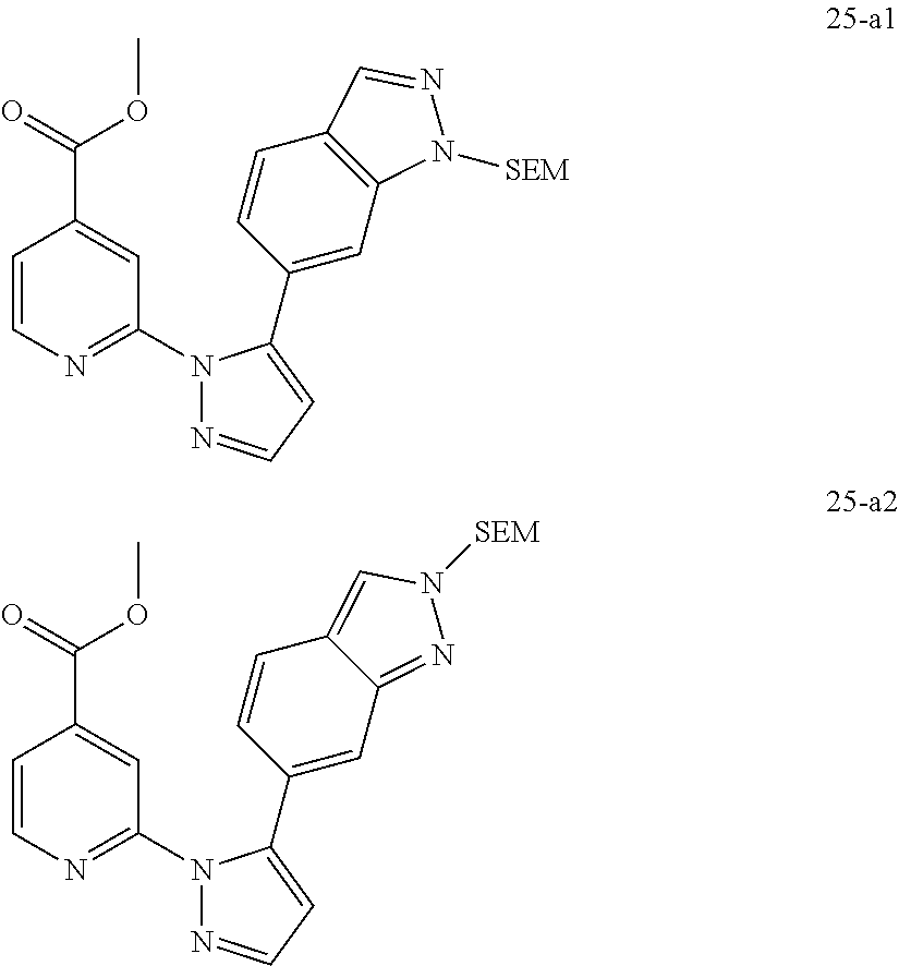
C1=CN=C(N2N=CC=C2C2=CC3=C(C=C2)C=NN3[SEM])C=C1C(=O)OC.C1=CN=C(N2N=CC=C2C2=CC3=NN([SEM])C=C3C=C2)C=C1C(=O)OC
